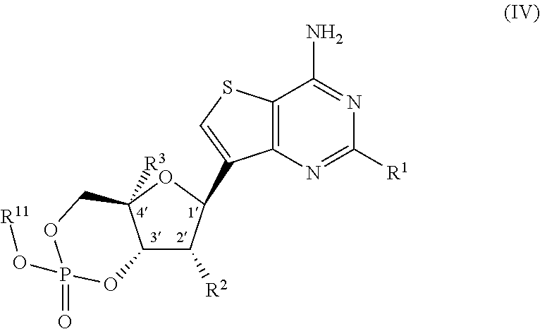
C12C([R2])C(C3=CSC4=C3N=C([R1])N=C4N)OC1([R3])COP(=O)(O[R11])O2
